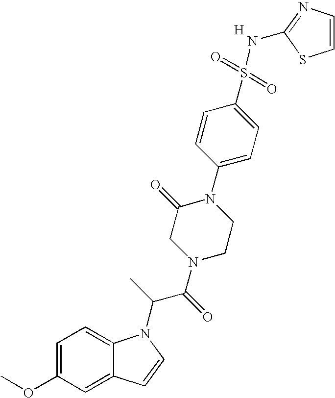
C1=C(OC)C=C2C(=C1)N(C(C(N1CCN(C3=CC=C(S(=O)(=O)NC4=NC=CS4)C=C3)C(=O)C1)=O)C)C=C2.[H]
